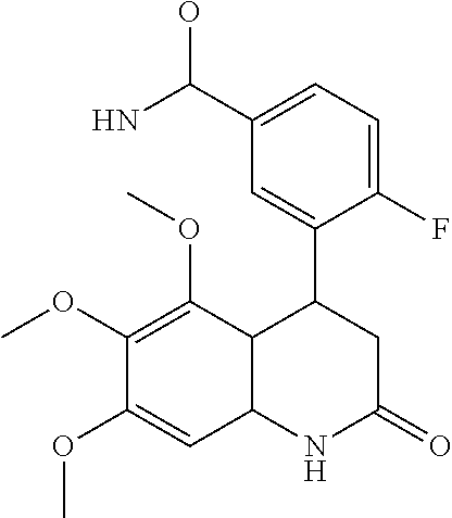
C1(F)=CC=C(C(N)O)C=C1C1C2C(NC(=O)C1)C=C(OC)C(OC)=C2OC
